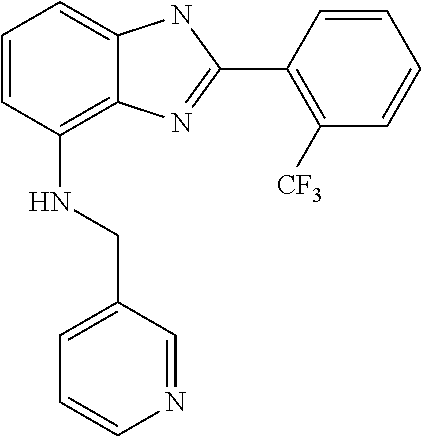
C1=CC(NCC2=CC=CN=C2)=C2C(=C1)NC(C1=C([CF3])C=CC=C1)=N2
